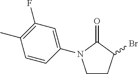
C1CC(Br)C(=O)N1C1=CC(F)=C(C)C=C1
